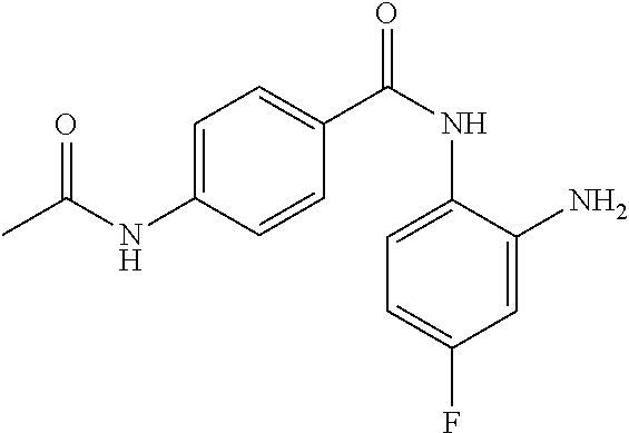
C1=C(NC(C)=O)C=CC(C(NC2=CC=C(F)C=C2N)=O)=C1
